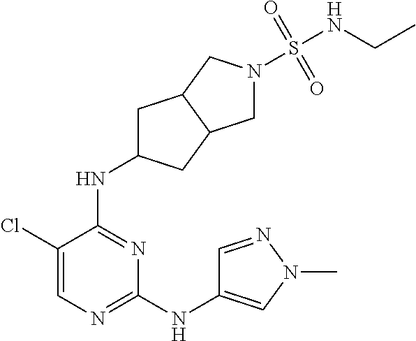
C1C(NC2=NC(NC3=CN(C)N=C3)=NC=C2Cl)CC2C1CN(S(NCC)(=O)=O)C2
